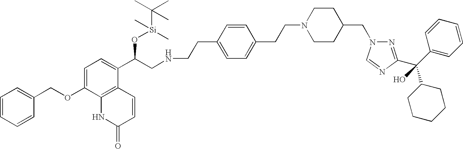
N(CCC1=CC=C(CCN2CCC(CN3N=C(C(C4=CC=CC=C4)(C4CCCCC4)O)N=C3)CC2)C=C1)CC(O[Si](C)(C(C)(C)C)C)C1=CC=C(OCC2=CC=CC=C2)C2=C1C=CC(=O)N2
